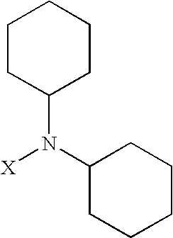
C1CC(N(C2CCCCC2)[X])CCC1
